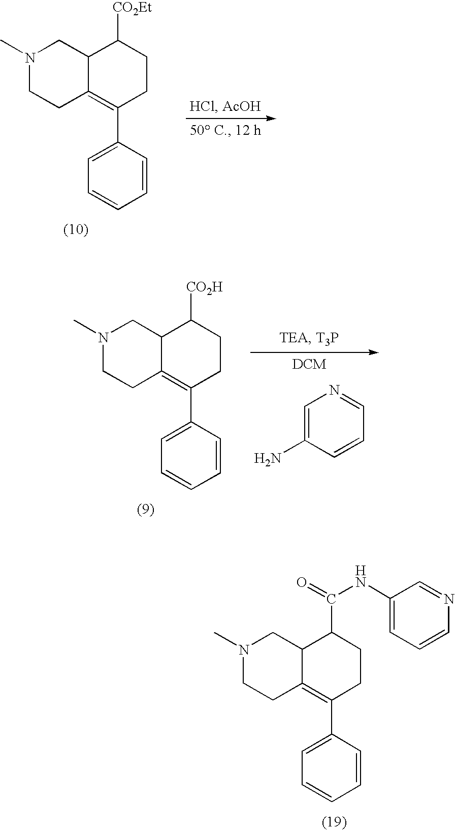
N1(C)CCC2=C(C3=CC=CC=C3)CCC([CO2Et])C2C1.N1(C)CCC2=C(C3=CC=CC=C3)CCC([CO2H])C2C1.C1=C(N)C=CC=N1.N1(C)CCC2=C(C3=CC=CC=C3)CCC(C(=O)NC3=CC=CN=C3)C2C1
